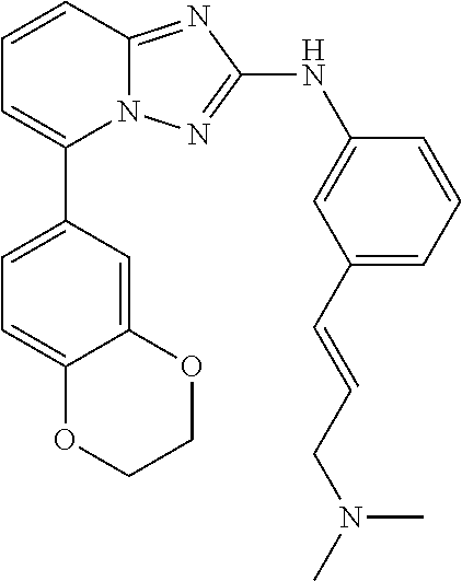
N12C(=NC(NC3=CC(C=CCN(C)C)=CC=C3)=N1)C=CC=C2C1=CC=C2C(=C1)OCCO2
